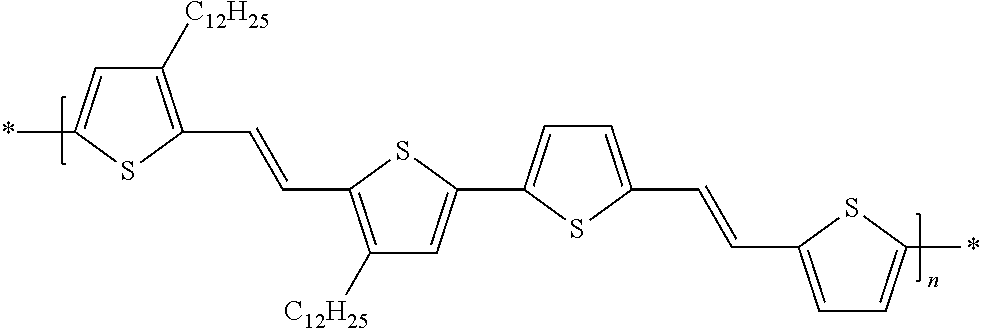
C1([C12H25])=C(C=CC2=C([C12H25])C=C(C3=CC=C(C=CC4=CC=C(*)S4)S3)S2)SC(*)=C1
